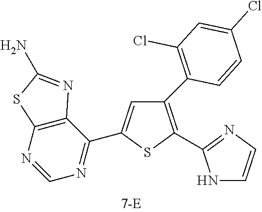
C1(C2=C(Cl)C=C(Cl)C=C2)=C(C2=NC=CN2)SC(C2=NC=NC3=C2N=C(N)S3)=C1
